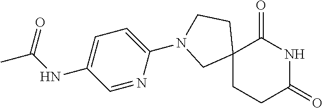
C12(CCC(=O)NC1=O)CCN(C1=CC=C(NC(C)=O)C=N1)C2
